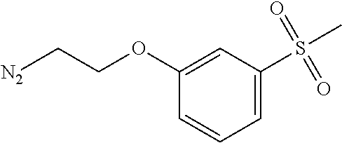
C1=CC=C(S(C)(=O)=O)C=C1OCC[N2]
